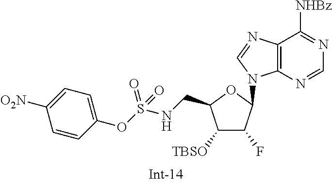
C12=C(N=CN=C1[NHBz])N(C1C(F)C([TBSO])C(CNS(OC3=CC=C([O2N])C=C3)(=O)=O)O1)C=N2
